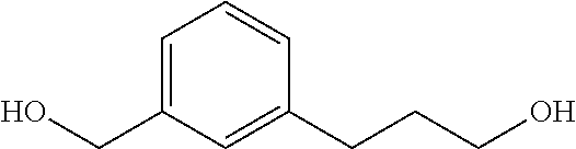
C1=C(CO)C=C(CCCO)C=C1
